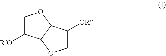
C1C([RO])C2C(O1)C([OR])CO2
